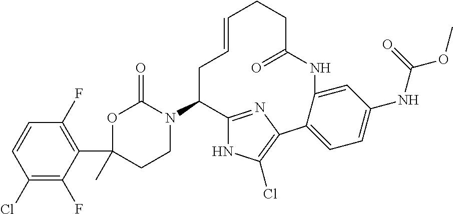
C1CN(C2C3=NC(=C(Cl)N3)C3=CC=C(NC(=O)OC)C=C3NC(=O)CCC=CC2)C(=O)OC1(C1=C(F)C=CC(Cl)=C1F)C
